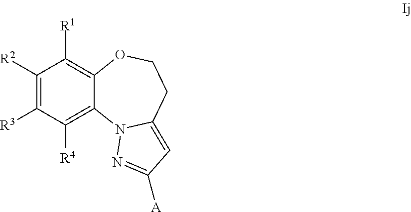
C1([R2])=C([R3])C([R4])=C2C(=C1[R1])OCCC1=CC([A])=NN21
